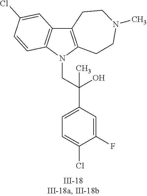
N1(CC(C2=CC=C(Cl)C(F)=C2)(O)C)C2=C(C3=C1C=CC(Cl)=C3)CCN(C)CC2
